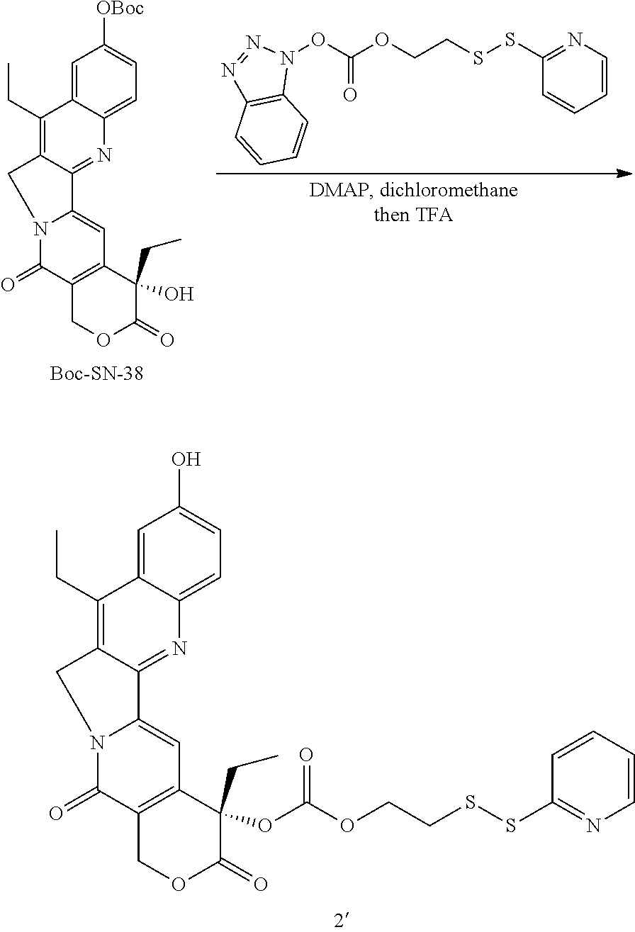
C1=C2C(=CC=C1O)N=C1C(=C2CC)CN2C1=CC1=C(C2=O)COC(=O)C1(CC)OC(OCCSSC1=NC=CC=C1)=O.C1=CN=C(SSCCOC(ON2N=NC3=C2C=CC=C3)=O)C=C1.C1=C2C(=CC=C1[OBoc])N=C1C(=C2CC)CN2C1=CC1=C(C2=O)COC(=O)C1(CC)O
